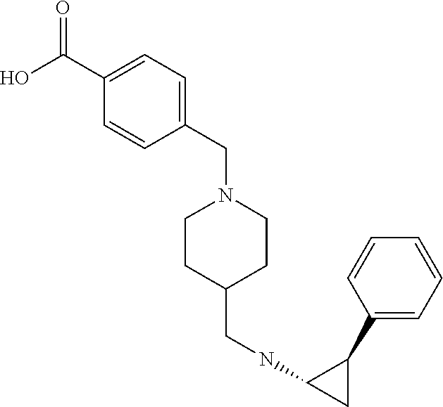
C1(CN2CCC(CNC3C(C4=CC=CC=C4)C3)CC2)=CC=C(C(O)=O)C=C1
